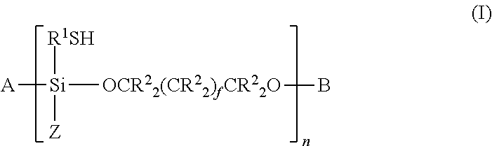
[A][Si]([OCR22(CR22)fCR22O]B)([R1SH])[Z]
